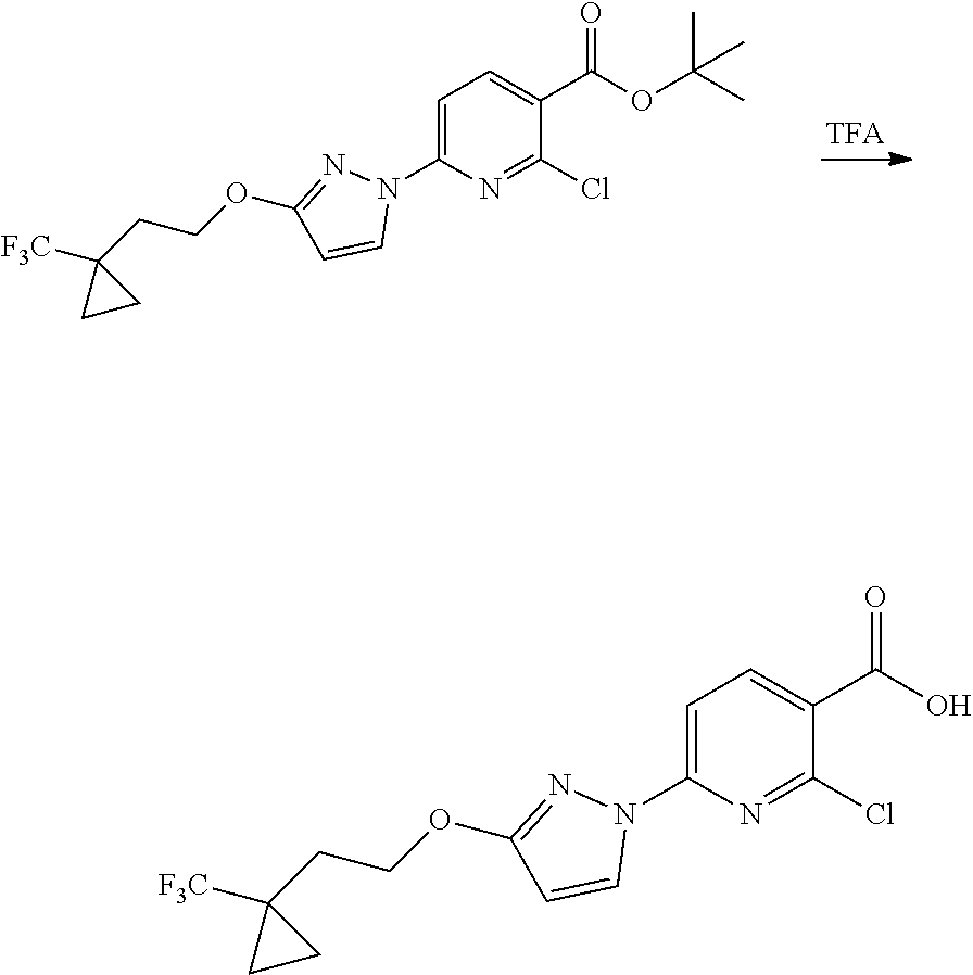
C1=C(N2N=C(OCCC3([F3C])CC3)C=C2)N=C(Cl)C(C(OC(C)(C)C)=O)=C1.C1=C(N2N=C(OCCC3([F3C])CC3)C=C2)N=C(Cl)C(C(O)=O)=C1
